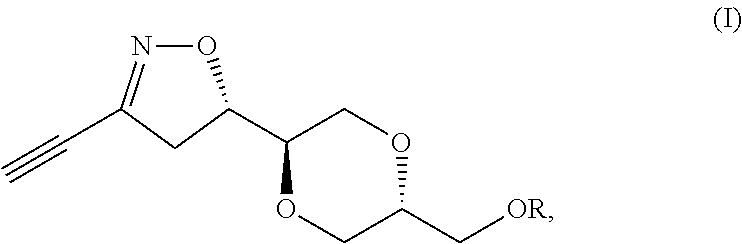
O1N=C(C#C)CC1C1OCC(C[OR])OC1
